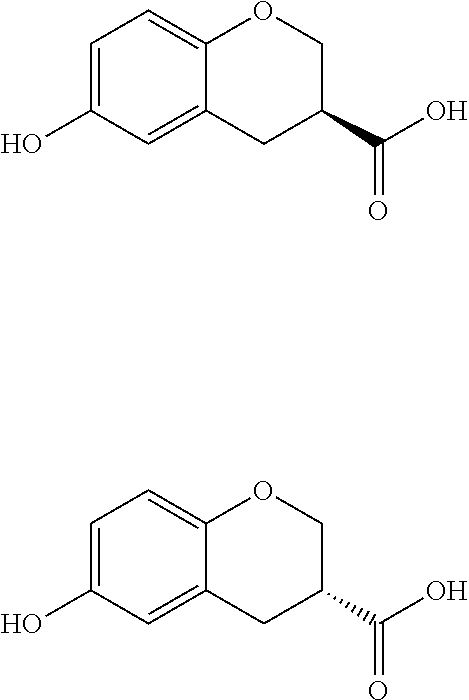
C1=C(O)C=C2C(=C1)OCC(C(O)=O)C2.C1=C(O)C=C2C(=C1)OCC(C(O)=O)C2
